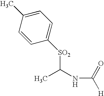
C1=C(C)C=CC([SO2]C(NC([H])=O)C)=C1
